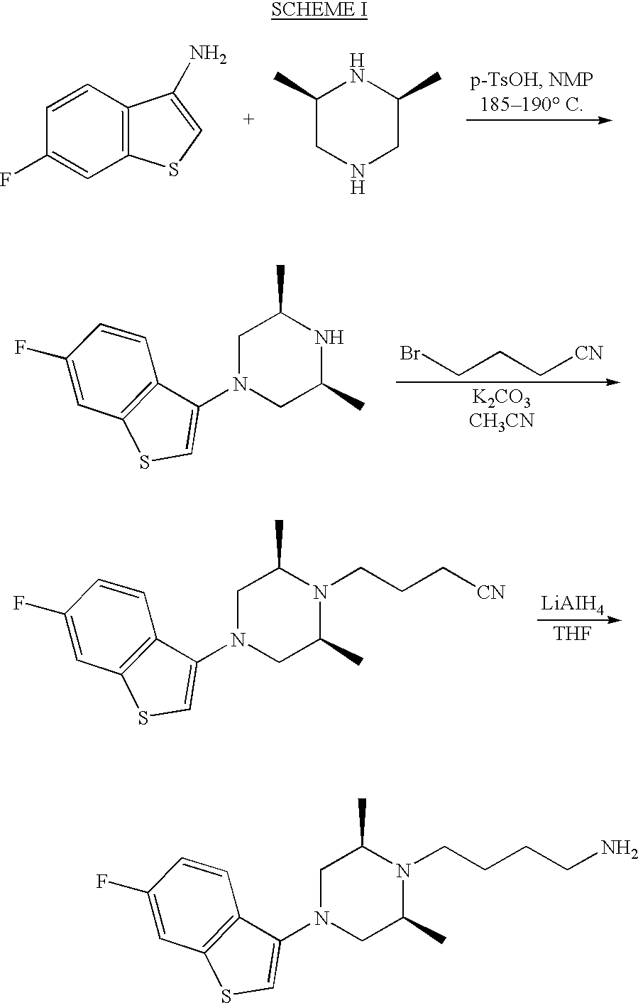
C1=CC(F)=CC2=C1C(N)=CS2.C1(C)CNCC(C)N1.C1=CC(F)=CC2=C1C(N1CC(C)N(CCC[CN])C(C)C1)=CS2.[LiAIH4].[THF].C1=CC(F)=CC2=C1C(N1CC(C)N(CCCCN)C(C)C1)=CS2.C1=CC(F)=CC2=C1C(N1CC(C)NC(C)C1)=CS2.BrCCC[CN]
